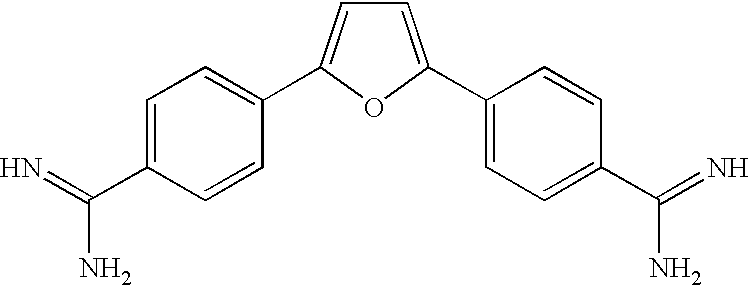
C1=C(C(=N)N)C=CC(C2=CC=C(C3=CC=C(C(=N)N)C=C3)O2)=C1
